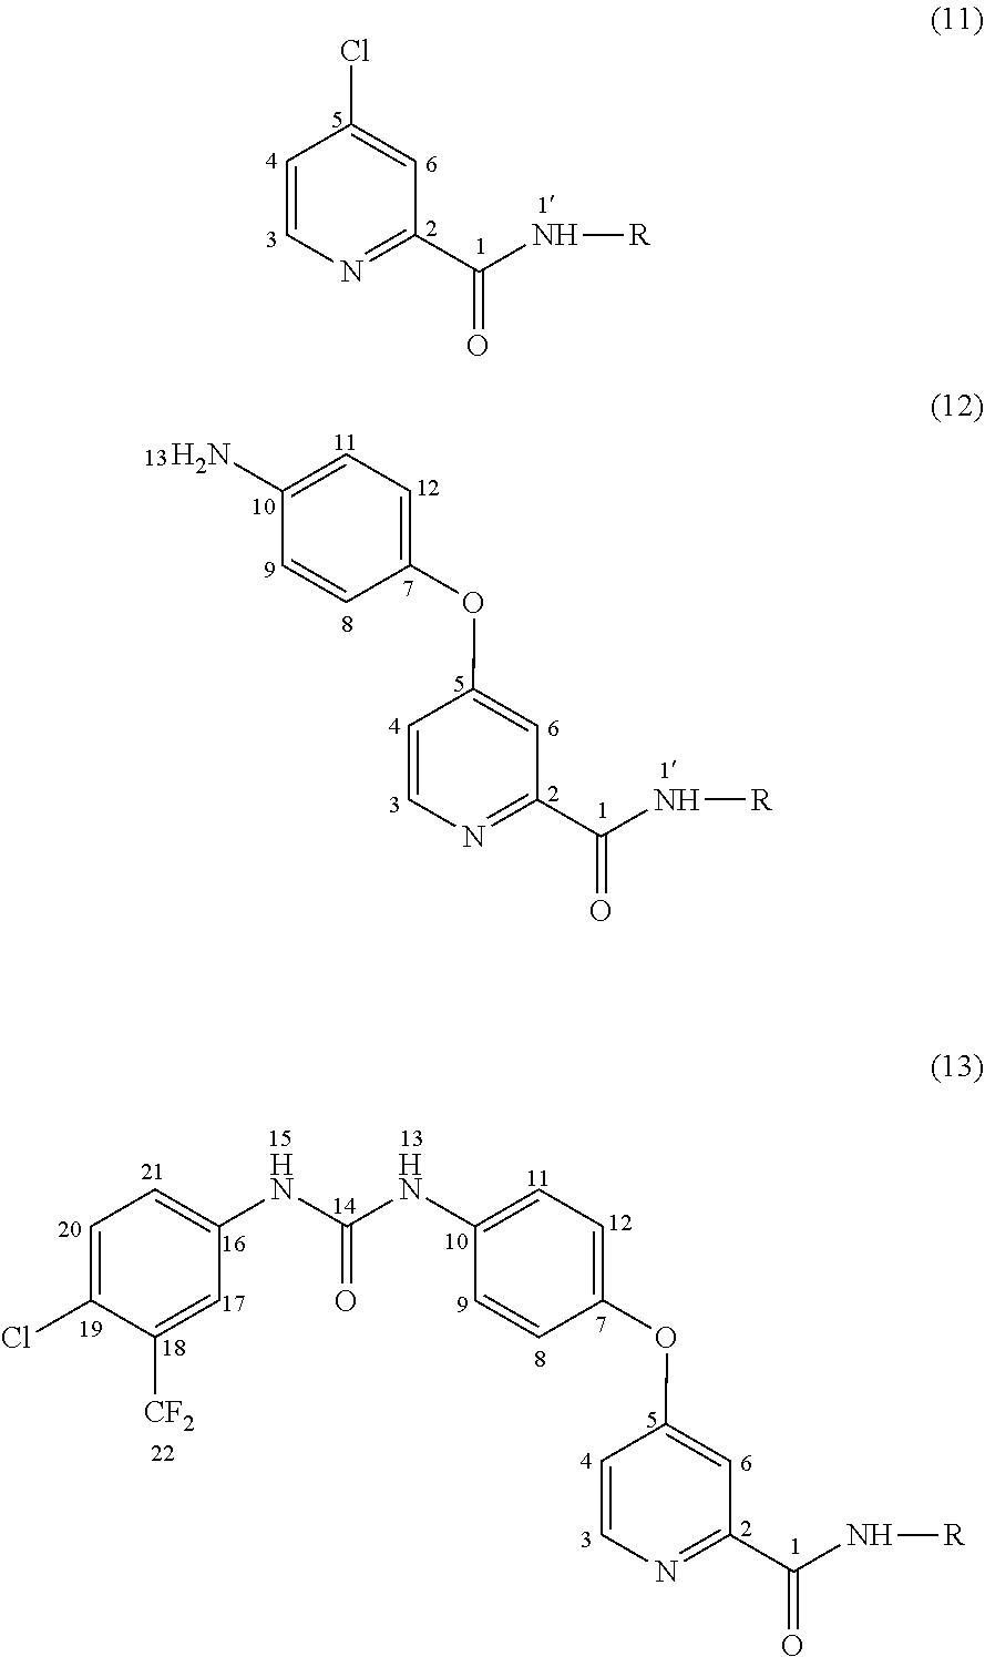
C1=CN=C(C(N[R])=O)C=C1Cl.C1(N)=CC=C(OC2=CC(C(N[R])=O)=NC=C2)C=C1.C1(NC(NC2=CC=C(Cl)C([CF2])=C2)=O)=CC=C(OC2=CC(C(N[R])=O)=NC=C2)C=C1
